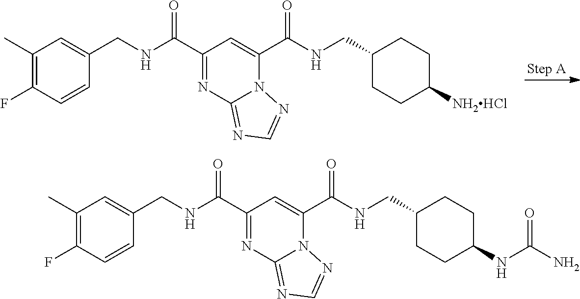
C1(C)=C(F)C=CC(CNC(C2=NC3=NC=NN3C(C(NCC3CCC([NH2HCl])CC3)=O)=C2)=O)=C1.C1(C)=C(F)C=CC(CNC(C2=NC3=NC=NN3C(C(NCC3CCC(NC(N)=O)CC3)=O)=C2)=O)=C1
